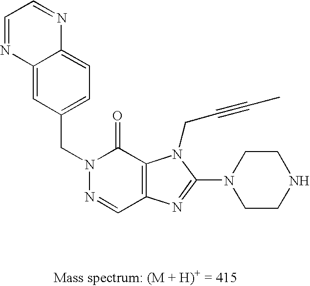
C1=C2C(=CC=C1CN1N=CC3=C(C1=O)N(CC#CC)C(N1CCNCC1)=N3)N=CC=N2
